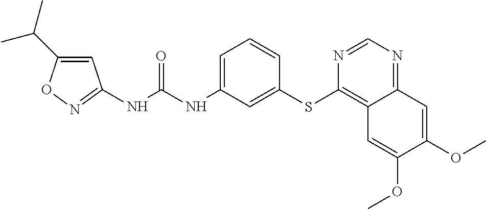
N(C(NC1=CC=CC(SC2=C3C(=NC=N2)C=C(OC)C(OC)=C3)=C1)=O)C1=NOC(C(C)C)=C1
